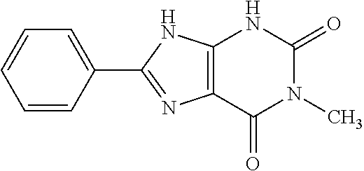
C1=CC(C2=NC3=C(N2)NC(=O)N(C)C3=O)=CC=C1
